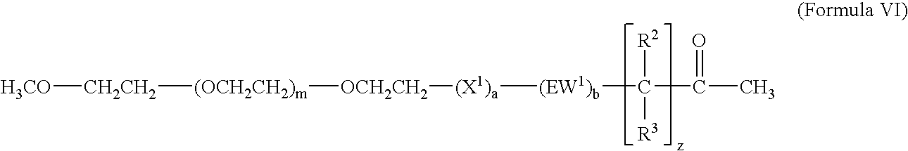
[(X1)a]([(EW1)b]C(C(=O)C)([R2])[R3])[OCH2CH2][(OCH2CH2)m][CH2CH2][H3CO]
